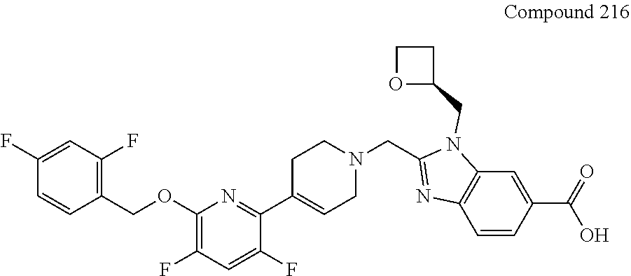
C1=C(F)C=CC(COC2=C(F)C=C(F)C(C3=CCN(CC4=NC5=C(C=C(C(=O)O)C=C5)N4CC4CCO4)CC3)=N2)=C1F
